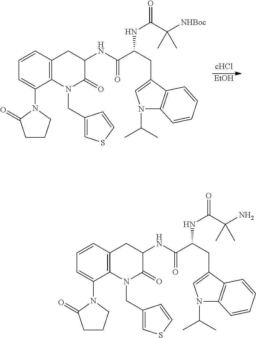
[EtOH].C1=CC2=C(C(N3CCCC3=O)=C1)N(CC1=CSC=C1)C(=O)C(NC(=O)C(CC1=CN(C(C)C)C3=C1C=CC=C3)NC(C(C)([NHBoc])C)=O)C2.C1=CC2=C(C(N3CCCC3=O)=C1)N(CC1=CSC=C1)C(=O)C(NC(=O)C(CC1=CN(C(C)C)C3=C1C=CC=C3)NC(C(C)(N)C)=O)C2
